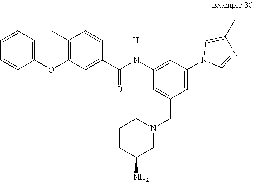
C1(N2C=C(C)N=C2)=CC(CN2CC(N)CCC2)=CC(N(C(C2=CC(OC3=CC=CC=C3)=C(C)C=C2)=O)[H])=C1
